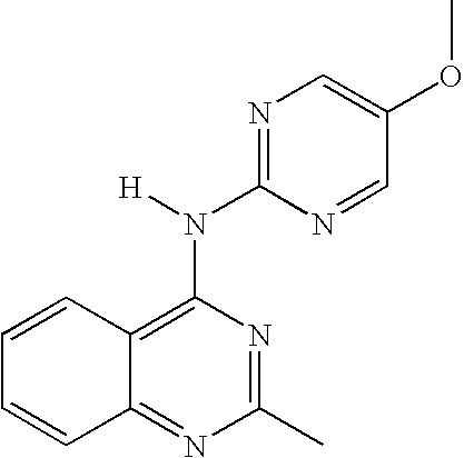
C12=NC(C)=NC(N(C3=NC=C(OC)C=N3)[H])=C1C=CC=C2
